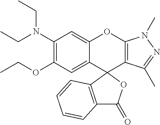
C1(N(CC)CC)=C(OCC)C=C2C(=C1)OC1=C(C(C)=NN1C)C21OC(=O)C2=C1C=CC=C2
